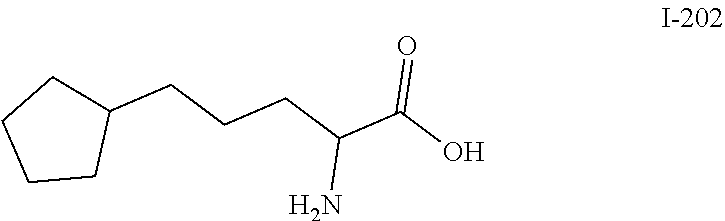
C(CCC(C(O)=O)N)C1CCCC1
